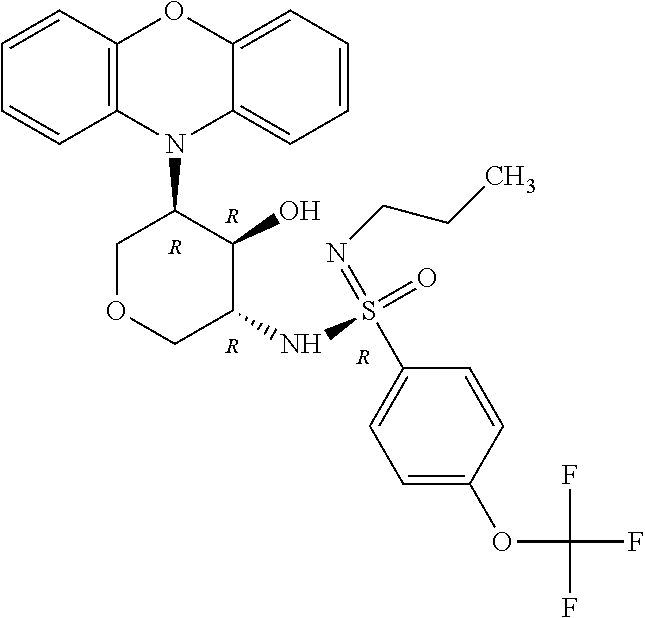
[R].[R].[R].N1(C2COCC(NS(C3=CC=C(OC(F)(F)F)C=C3)(=NCCC)=O)C2O)C2=CC=CC=C2OC2=C1C=CC=C2.[R]
